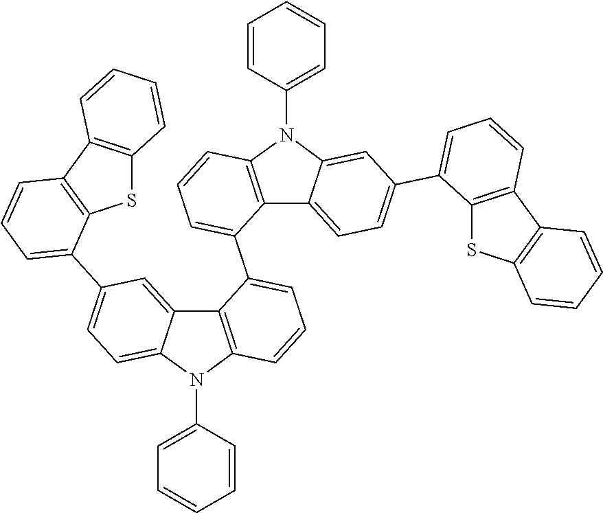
C1=C(N2C3=C(C4=CC(C5=CC=CC6=C5SC5=C6C=CC=C5)=CC=C24)C(C2=CC=CC4=C2C2=CC=C(C5=CC=CC6=C5SC5=C6C=CC=C5)C=C2N4C2=CC=CC=C2)=CC=C3)C=CC=C1
